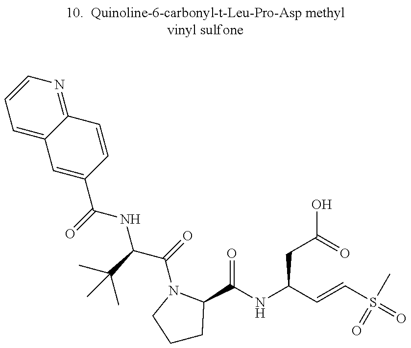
C1=C2C(=NC=C1)C=CC(C(=O)NC(C(=O)N1C(C(NC(C=CS(C)(=O)=O)CC(O)=O)=O)CCC1)C(C)(C)C)=C2
